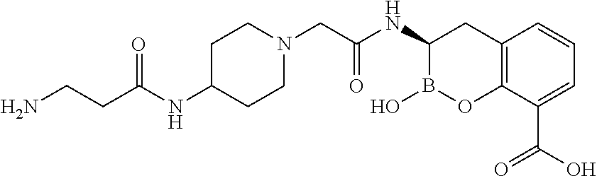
C1C(NC(CCN)=O)CCN(CC(NC2B(O)OC3=C(C2)C=CC=C3C(O)=O)=O)C1
